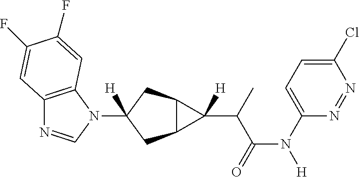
C12=C(N(C3([H])CC4C(C3)C4(C(C(N([H])C3=CC=C(Cl)N=N3)=O)C)[H])C=N1)C=C(F)C(F)=C2
